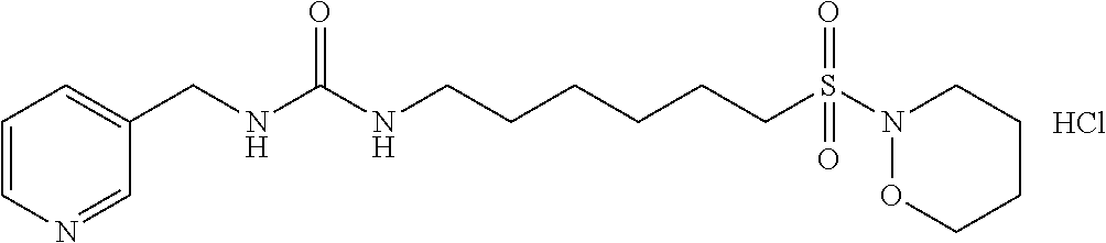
C(CCCCS(=O)(N1OCCCC1)=O)CNC(NCC1=CC=CN=C1)=O.Cl
